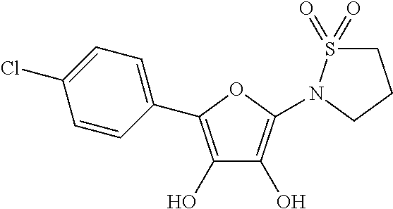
C1=CC(C2=C(O)C(O)=C(N3S(=O)(=O)CCC3)O2)=CC=C1Cl
